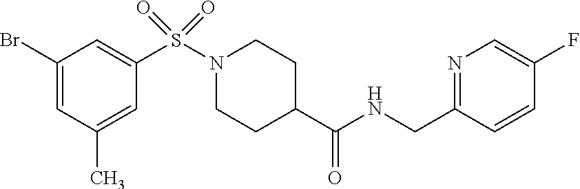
C1(Br)=CC(C)=CC(S(N2CCC(C(NCC3=NC=C(F)C=C3)=O)CC2)(=O)=O)=C1
